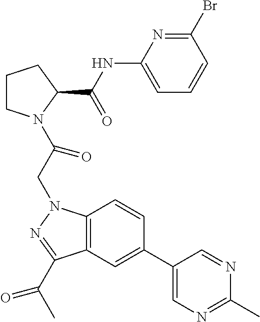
C1CN(C(CN2C3=C(C(C(C)=O)=N2)C=C(C2=CN=C(C)N=C2)C=C3)=O)C(C(NC2=CC=CC(Br)=N2)=O)C1
